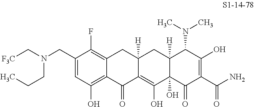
N(CC1=CC(O)=C2C(=C1F)CC1([H])C(=C(O)C3(O)C([H])(C1)C(N(C)C)C(O)=C(C(N)=O)C3=O)C2=O)(C[F3C])CCC
